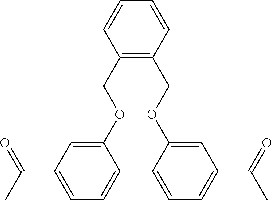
C12=CC(C(C)=O)=CC=C1C1=CC=C(C(=O)C)C=C1OCC1=C(CO2)C=CC=C1
